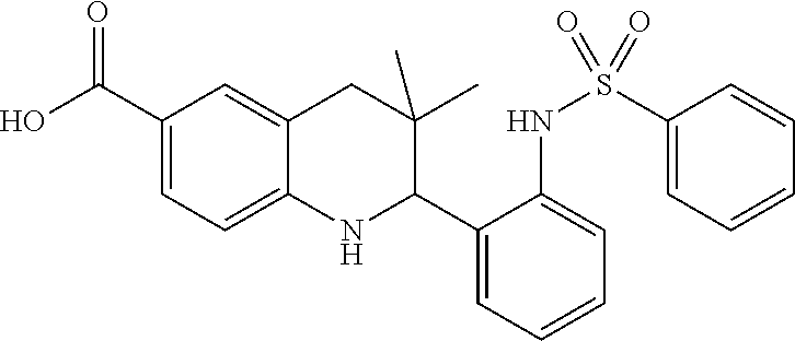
OC(C1=CC=C2C(=C1)CC(C)(C)C(C1=CC=CC=C1NS(C1=CC=CC=C1)(=O)=O)N2)=O
